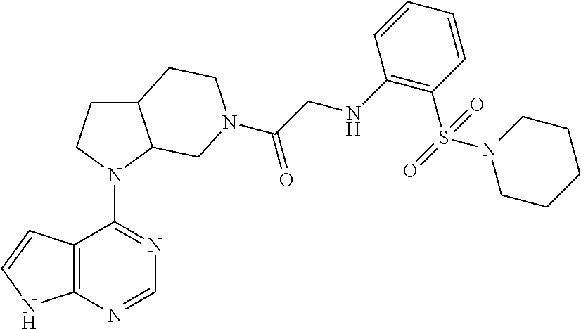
N1(C2=NC=NC3=C2C=CN3)C2C(CC1)CCN(C(CNC1=C(S(=O)(N3CCCCC3)=O)C=CC=C1)=O)C2
